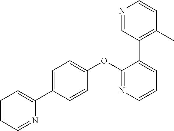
C1=C(C2=CC=CC=N2)C=CC(OC2=NC=CC=C2C2=C(C)C=CN=C2)=C1
